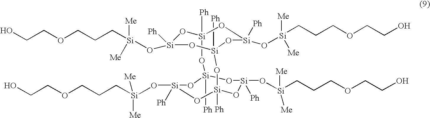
[Si]1([Ph])(O[Si]([Me])([Me])CCCOCCO)O[Si]2([Ph])O[Si]([Ph])(O[Si]([Me])([Me])CCCOCCO)O[Si]([Ph])(O1)O[Si]1([Ph])O[Si](O[Si]([Me])([Me])CCCOCCO)([Ph])O[Si]([Ph])(O[Si](O[Si](CCCOCCO)([Me])[Me])([Ph])O1)O2
